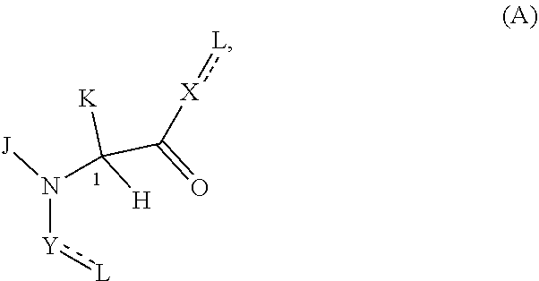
[L]:[Y]N(C([K])(C([X]:[L])=O)[H])[J]
